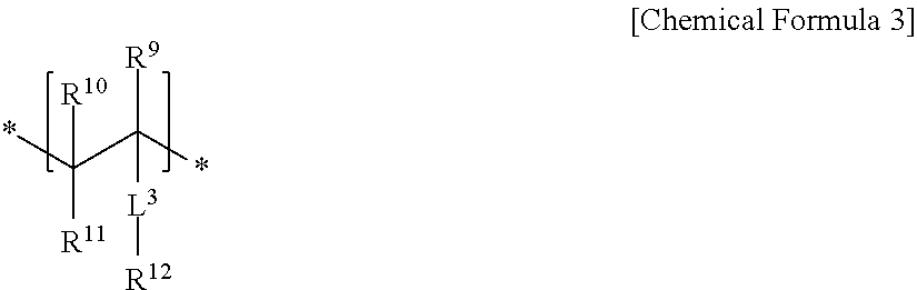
*C(C(*)([R9])[L3][R12])([R11])[R10]
